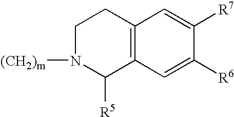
C1N([(CH2)m])C([R5])C2=C(C1)C=C([R7])C([R6])=C2
